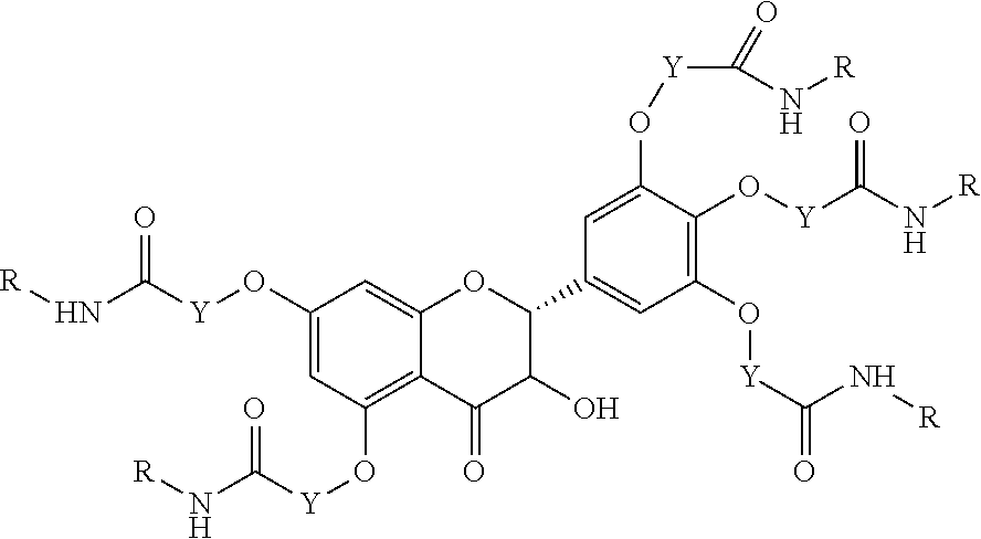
C1(O[Y]C(N[R])=O)=CC(O[Y]C(=O)N[R])=C2C(=C1)OC(C1=CC(O[Y]C(=O)N[R])=C(O[Y]C(N[R])=O)C(O[Y]C(=O)N[R])=C1)C(O)C2=O
